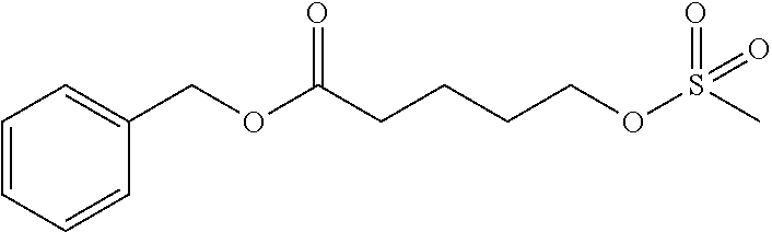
C1=CC=CC(COC(CCCCOS(C)(=O)=O)=O)=C1
